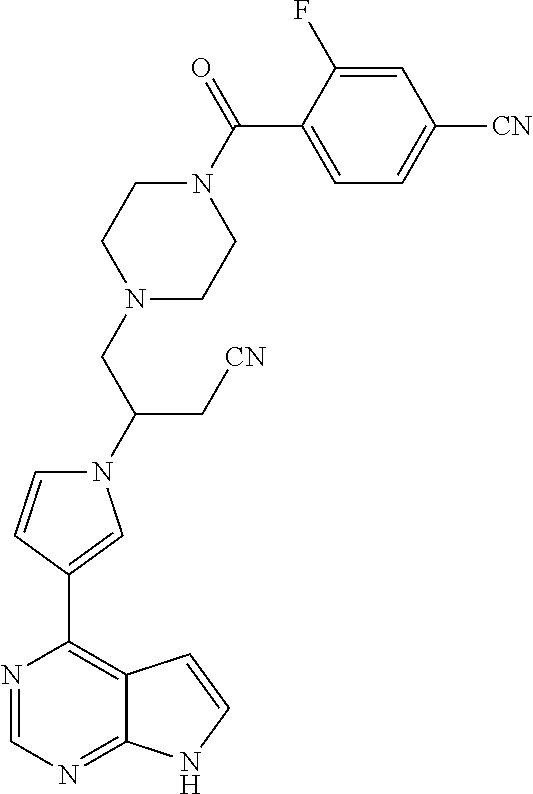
N1(C(CN2CCN(C(=O)C3=CC=C([CN])C=C3F)CC2)C[CN])C=CC(C2=C3C(=NC=N2)NC=C3)=C1
